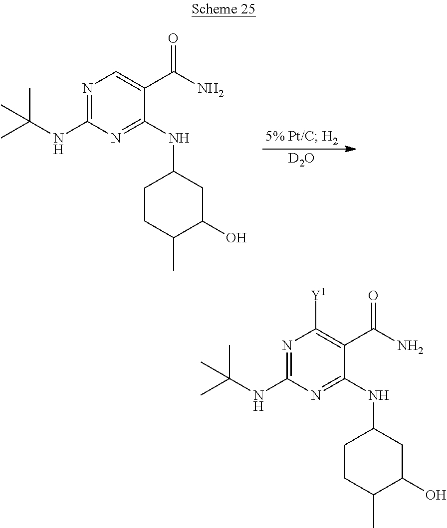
N1=C(NC(C)(C)C)N=C(NC2CCC(C)C(O)C2)C(C(N)=O)=C1[Y1].N1=C(NC(C)(C)C)N=C(NC2CCC(C)C(O)C2)C(C(N)=O)=C1.[D2O]
